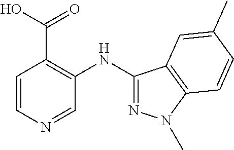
C1=CN=CC(NC2=NN(C)C3=C2C=C(C)C=C3)=C1C(O)=O
